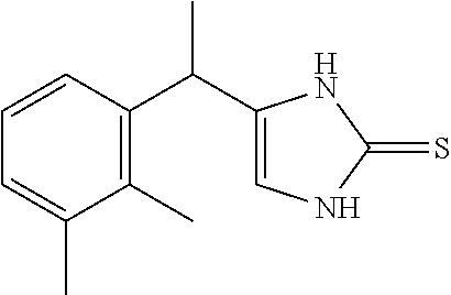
C1(C)=C(C(C2=CNC(=S)N2)C)C=CC=C1C
